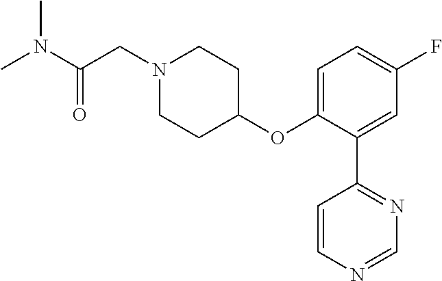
CN(C(=O)CN1CCC(OC2=CC=C(F)C=C2C2=NC=NC=C2)CC1)C
